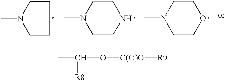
CC(O[C(O)O][R9])[R8].C1CN(C)CC1.N1(C)CCNCC1.N1(C)CCOCC1
